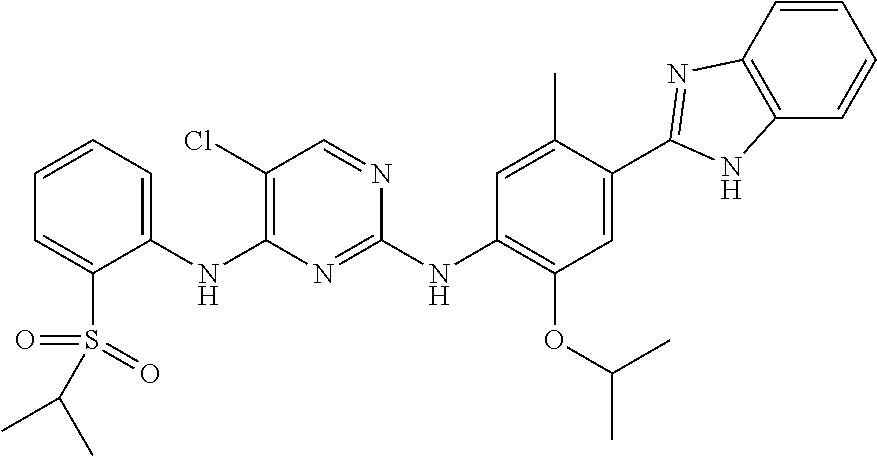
C1(NC2=C(Cl)C=NC(NC3=C(OC(C)C)C=C(C4=NC5=C(C=CC=C5)N4)C(C)=C3)=N2)=CC=CC=C1S(=O)(=O)C(C)C
